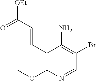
C1(C=CC([OEt])=O)=C(OC)N=CC(Br)=C1N
